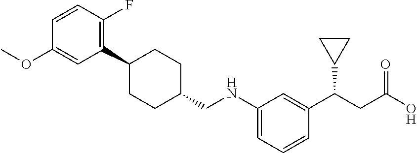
C1(NCC2CCC(C3=C(F)C=CC(OC)=C3)CC2)=CC=CC(C(CC(O)=O)C2CC2)=C1
